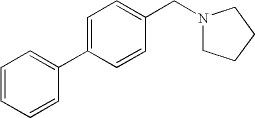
C1=CC=CC(C2=CC=C(CN3CCCC3)C=C2)=C1
